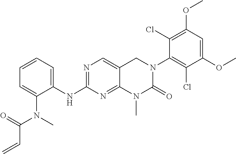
N1=C(NC2=CC=CC=C2N(C(C=C)=O)C)N=C2C(=C1)CN(C1=C(Cl)C(OC)=CC(OC)=C1Cl)C(=O)N2C
